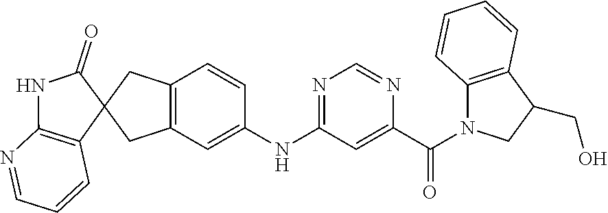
C12=C(N=CC=C1)NC(=O)C21CC2=C(C=C(NC3=NC=NC(C(=O)N4C5=C(C=CC=C5)C(CO)C4)=C3)C=C2)C1
